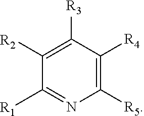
C1([R2])=C([R3])C([R4])=C([R5])N=C1[R1]
